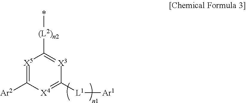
[X5]1=C([Ar2])[X4]=C([L1][Ar1])[X3]=C1[(L2)n2]*
